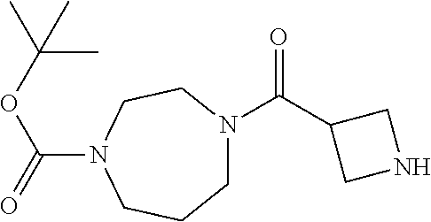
C1N(C(C2CNC2)=O)CCN(C(OC(C)(C)C)=O)CC1
